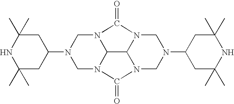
C1N2C3N(CN1C1CC(C)(C)NC(C)(C)C1)C(=O)N1C3N(CN(C3CC(C)(C)NC(C)(C)C3)C1)C2=O
